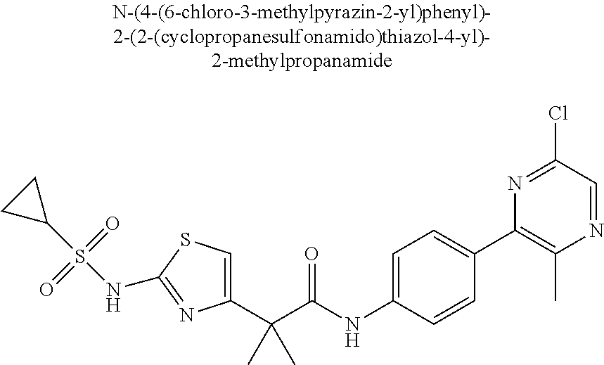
C1(C(C(NC2=CC=C(C3=C(C)N=CC(Cl)=N3)C=C2)=O)(C)C)=CSC(NS(C2CC2)(=O)=O)=N1
